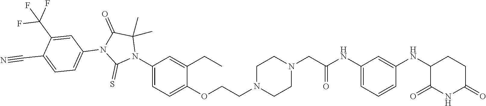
C1CN(CCOC2=CC=C(N3C(C)(C)C(=O)N(C4=CC=C(C#N)C(C(F)(F)F)=C4)C3=S)C=C2CC)CCN1CC(=O)NC1=CC=CC(NC2CCC(=O)NC2=O)=C1
